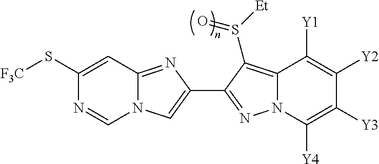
C1(S[F3C])=CC2=NC(C3=NN4C(=C3S([Et])=O)C([Y1])=C([Y2])C([Y3])=C4[Y4])=CN2C=N1
